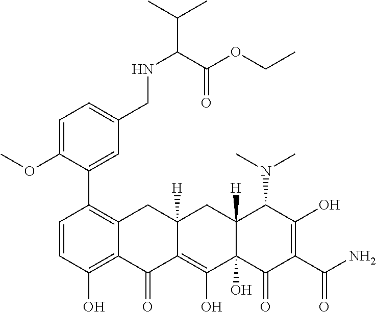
C1=CC(O)=C2C(=C1C1=CC(CNC(C(OCC)=O)C(C)C)=CC=C1OC)CC1([H])C(=C(O)C3(O)C([H])(C1)C(N(C)C)C(O)=C(C(N)=O)C3=O)C2=O
